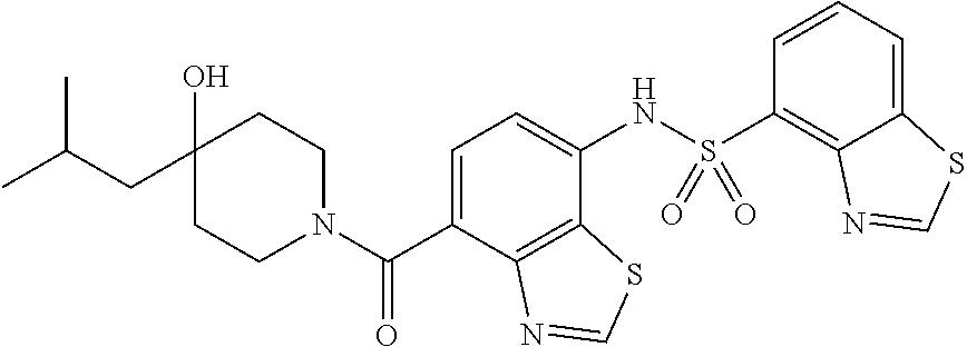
C1CN(C(C2=CC=C(NS(C3=C4C(=CC=C3)SC=N4)(=O)=O)C3=C2N=CS3)=O)CCC1(O)CC(C)C
